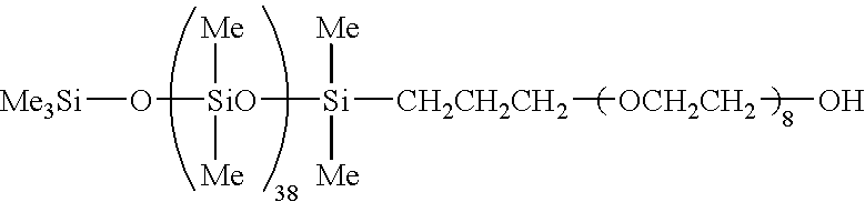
[Me3Si]O[SiO]([Me])([Me])[Si]([CH2CH2CH2][OCH2CH2]O)([Me])[Me]
